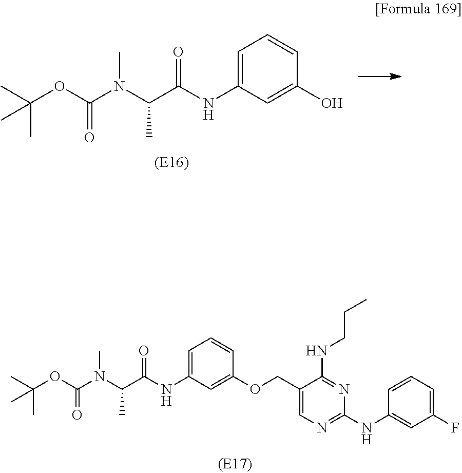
C(N(C(C(NC1=CC=CC(OCC2=CN=C(NC3=CC(F)=CC=C3)N=C2NCCC)=C1)=O)C)C)(OC(C)(C)C)=O.C(N(C(C(NC1=CC=CC(O)=C1)=O)C)C)(OC(C)(C)C)=O
